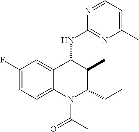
C1(F)=CC=C2C(=C1)C(NC1=NC(C)=CC=N1)C(C)C(CC)N2C(C)=O
